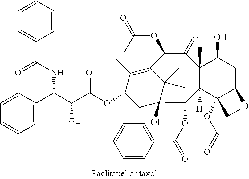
C1=C(C(C(C(OC2C(C)=C3C(OC(=O)C)C(=O)C4(C)C([H])(C5(OC(=O)C)C(CC4O)OC5)C(OC(=O)C4=CC=CC=C4)C(O)(C2)C3(C)C)=O)O)NC(C2=CC=CC=C2)=O)C=CC=C1
